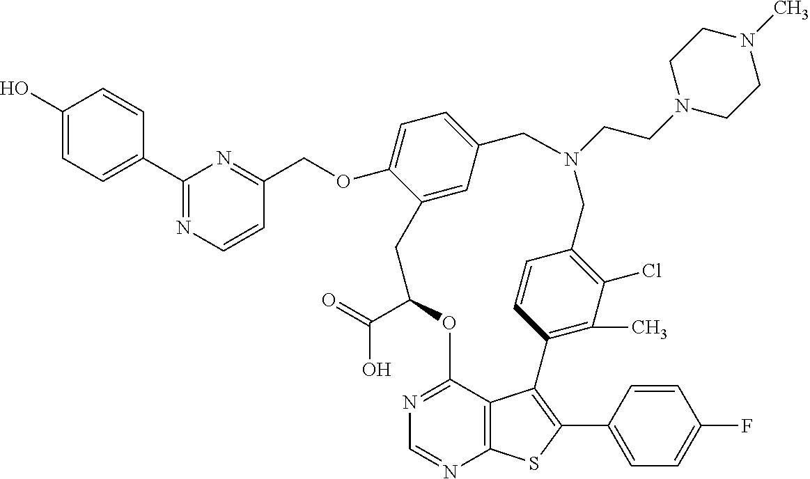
C1(C(=O)O)OC2=NC=NC3=C2C(=C(C2=CC=C(F)C=C2)S3)C2=C(C)C(Cl)=C(C=C2)CN(CCN2CCN(C)CC2)CC2=CC=C(OCC3=NC(C4=CC=C(O)C=C4)=NC=C3)C(=C2)C1
